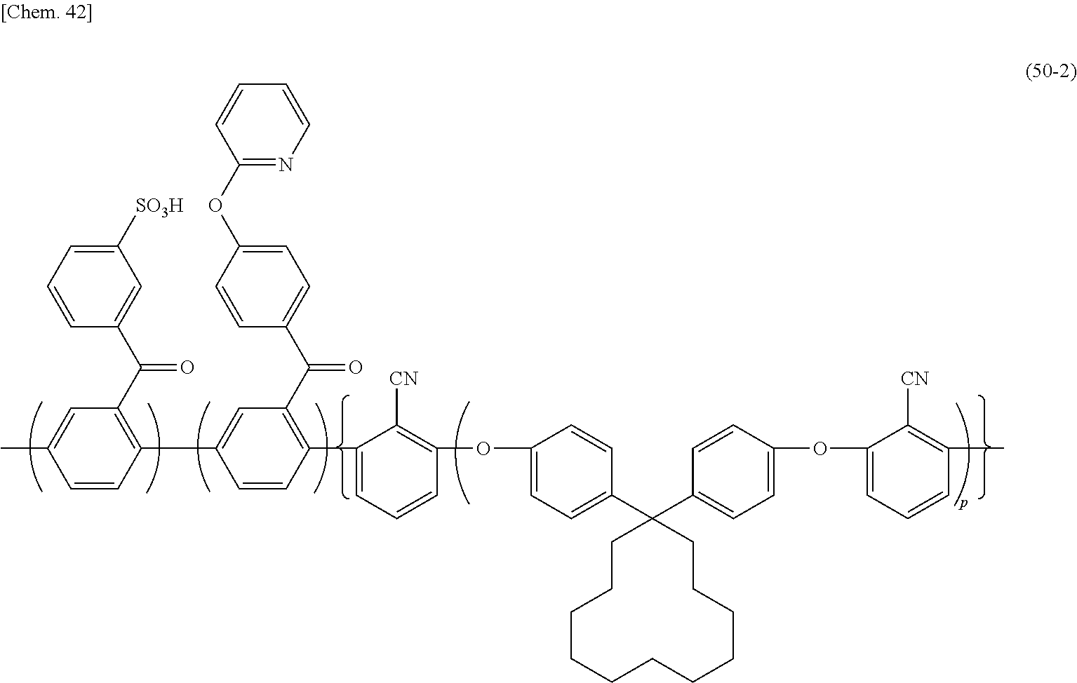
C1(OC2=CC=C(C3(C4=CC=C(OC5=CC=CC(C)=C5[CN])C=C4)CCCCCCCCCCC3)C=C2)=C([CN])C(C2=C(C(C3=CC=C(OC4=NC=CC=C4)C=C3)=O)C=C(C3=C(C(C4=CC([SO3H])=CC=C4)=O)C=C(C)C=C3)C=C2)=CC=C1
